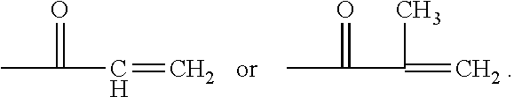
CC(=O)C=C.CC(=O)C(=C)C
